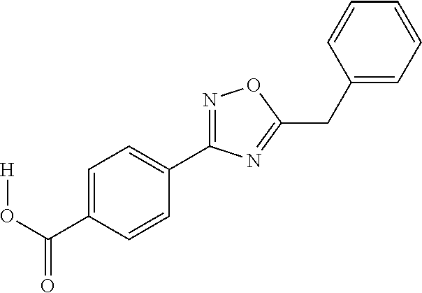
[H]OC(C1=CC=C(C2=NOC(CC3=CC=CC=C3)=N2)C=C1)=O
